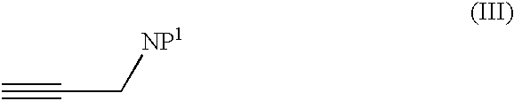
C#CC[NP1]
